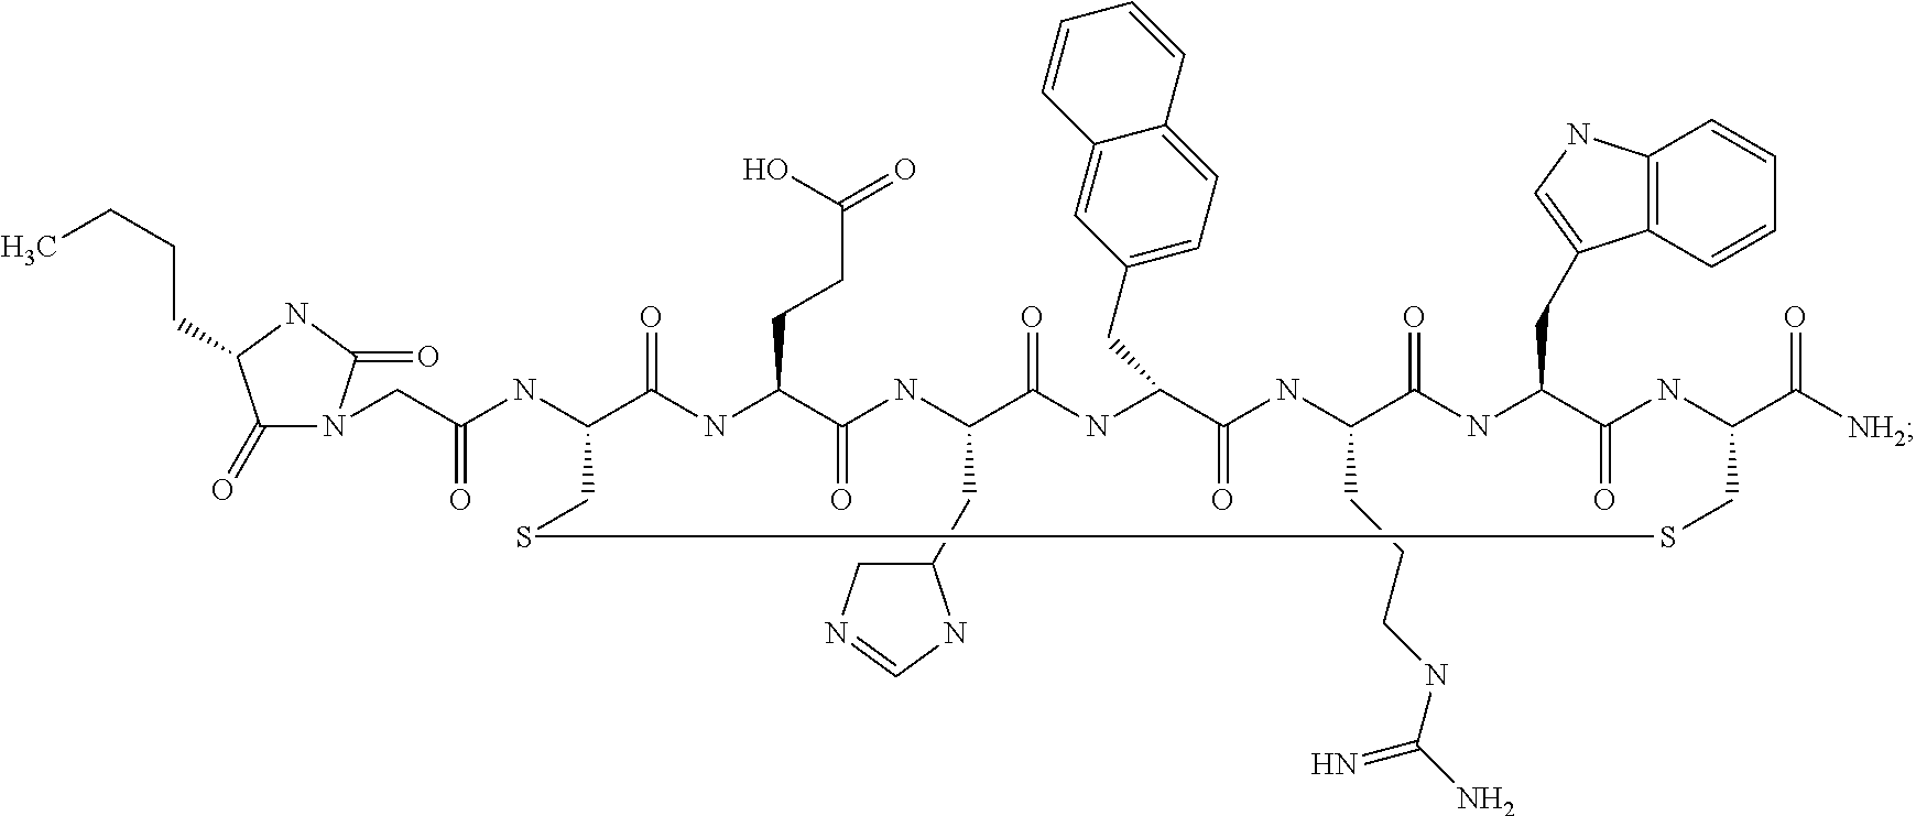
N1(CC(=O)NC2CSSCC(C(=O)[NH2])NC(=O)C(CC3=CNC4=C3C=CC=C4)NC(=O)C(CCCNC(=N)N)NC(=O)C(CC3=CC=C4C(=C3)C=CC=C4)NC(=O)C(CC3CN=CN3)NC(=O)C(CCC(O)=O)NC2=O)C(=O)C(CCCC)NC1=O
